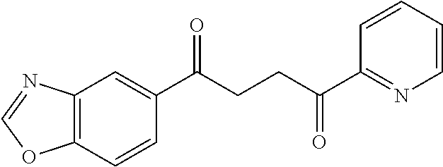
C12=C(C=CC(C(CCC(C3=NC=CC=C3)=O)=O)=C1)OC=N2
